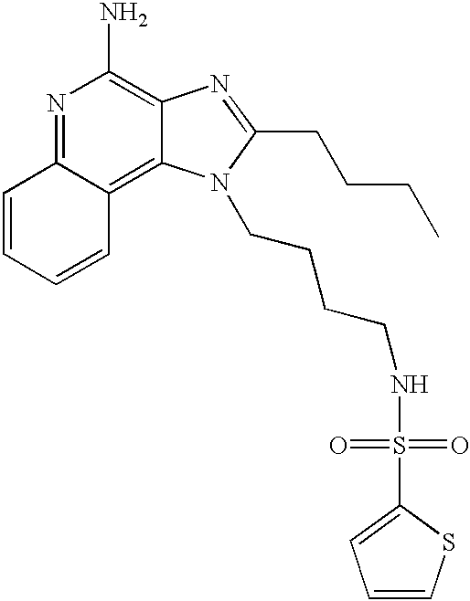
N1=C2C(=C3C(=C1N)N=C(CCCC)N3CCCCNS(=O)(=O)C1=CC=CS1)C=CC=C2
